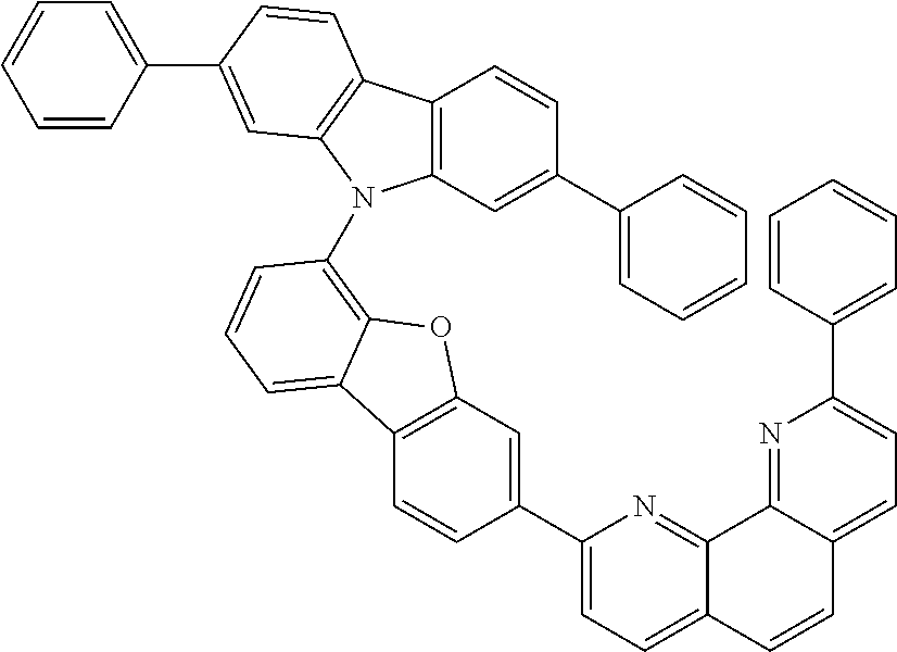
C12=C(C=C(C3=CC=C4C(=N3)C3=NC(C5=CC=CC=C5)=CC=C3C=C4)C=C1)OC1=C(N3C4=C(C5=C3C=C(C3=CC=CC=C3)C=C5)C=CC(C3=CC=CC=C3)=C4)C=CC=C21
